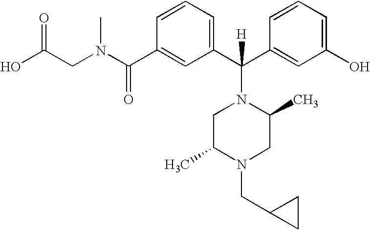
O=C(CN(C(C1=CC(C(C2=CC(O)=CC=C2)(N2CC(C)N(CC3CC3)CC2C)[H])=CC=C1)=O)C)O
